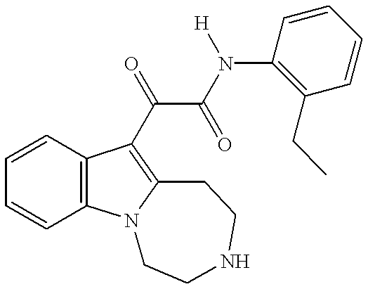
C1=CC=CC2=C1C(C(C(=O)N([H])C1=C(CC)C=CC=C1)=O)=C1N2CCNCC1
